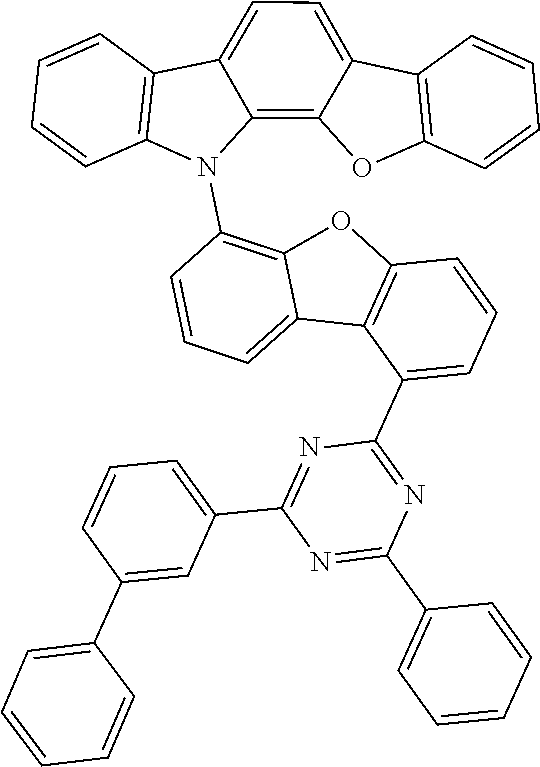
C12=CC=CC(N3C4=C5C(=CC=C4C4=C3C=CC=C4)C3=C(O5)C=CC=C3)=C1OC1=C2C(C2=NC(C3=CC=CC=C3)=NC(C3=CC=CC(C4=CC=CC=C4)=C3)=N2)=CC=C1
